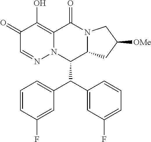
C1(=O)C=NN2C(=C1O)C(=O)N1C(C2C(C2=CC(F)=CC=C2)C2=CC=CC(F)=C2)CC([OMe])C1
